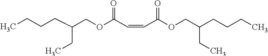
CCCCC(COC(C=CC(=O)OCC(CC)CCCC)=O)CC
